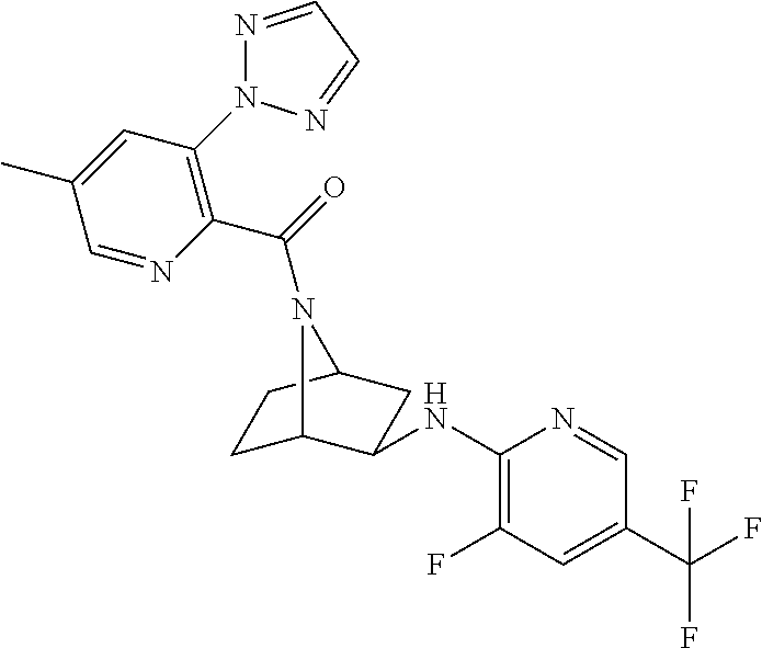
C1C2C(NC3=C(F)C=C(C(F)(F)F)C=N3)CC(C1)N2C(=O)C1=C(N2N=CC=N2)C=C(C)C=N1
